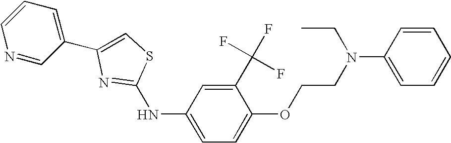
C1(C(F)(F)F)=CC(NC2=NC(C3=CC=CN=C3)=CS2)=CC=C1OCCN(CC)C1=CC=CC=C1
